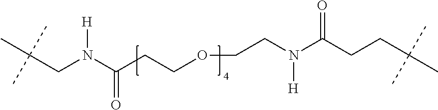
CC(CN(C(CCOCCN(C(CCC(C)(C)C)=O)[H])=O)[H])(C)C
